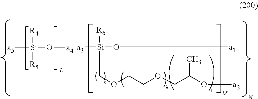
[a3][Si]([R6])(COCCOCC(O[a2])C)O[a1].[a5][Si](O[a4])([R4])[R5]
